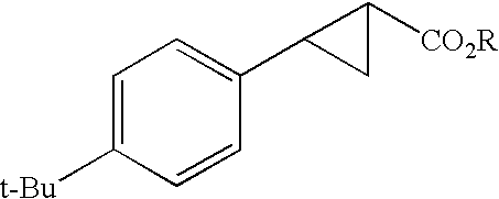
C1=C([t-Bu])C=CC(C2CC2[CO2R])=C1
